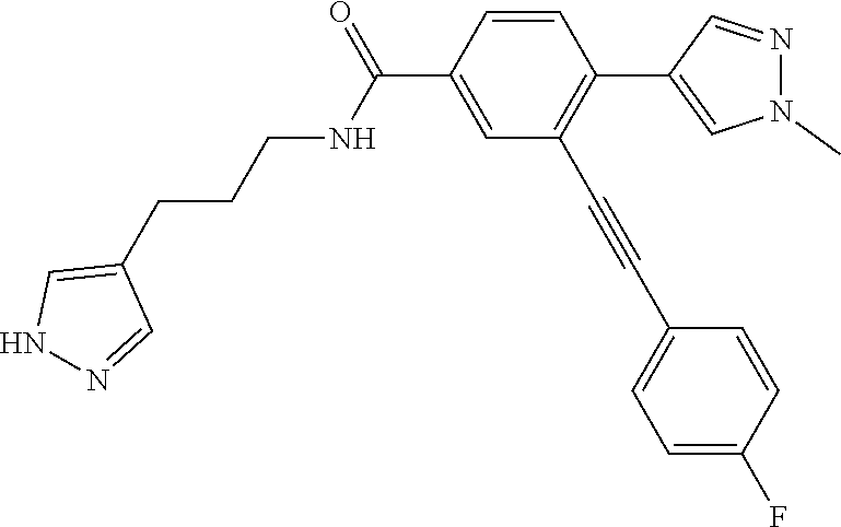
C1=CC(C(=O)NCCCC2=CNN=C2)=CC(C#CC2=CC=C(F)C=C2)=C1C1=CN(C)N=C1
